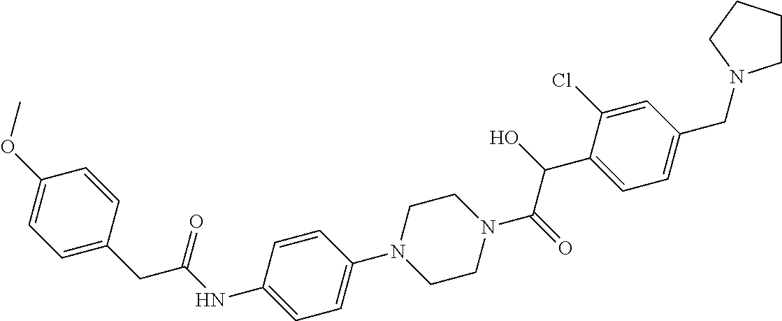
C1=C(CC(NC2=CC=C(N3CCN(C(=O)C(O)C4=CC=C(CN5CCCC5)C=C4Cl)CC3)C=C2)=O)C=CC(OC)=C1
